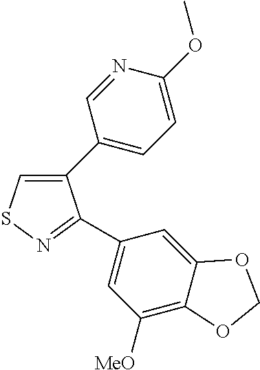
C1(C2=CC=C(OC)N=C2)=CSN=C1C1=CC([MeO])=C2C(=C1)OCO2
